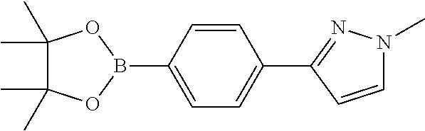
C1(C)(C)C(C)(C)OB(C2=CC=C(C3=NN(C)C=C3)C=C2)O1
